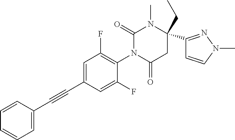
C1=C(C#CC2=CC(F)=C(N3C(=O)CC(CC)(C4=NN(C)C=C4)N(C)C3=O)C(F)=C2)C=CC=C1
